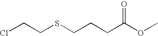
ClCCSCCCC(OC)=O
